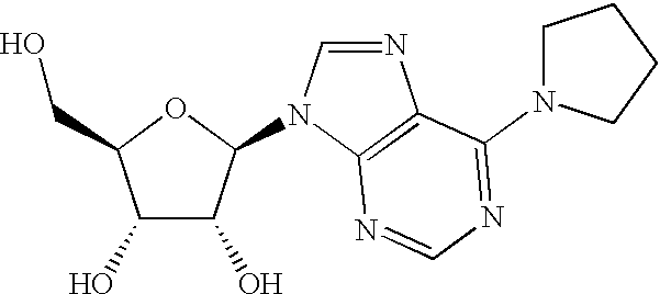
C1=NC2=C(N1C1C(O)C(O)C(CO)O1)N=CN=C2N1CCCC1
